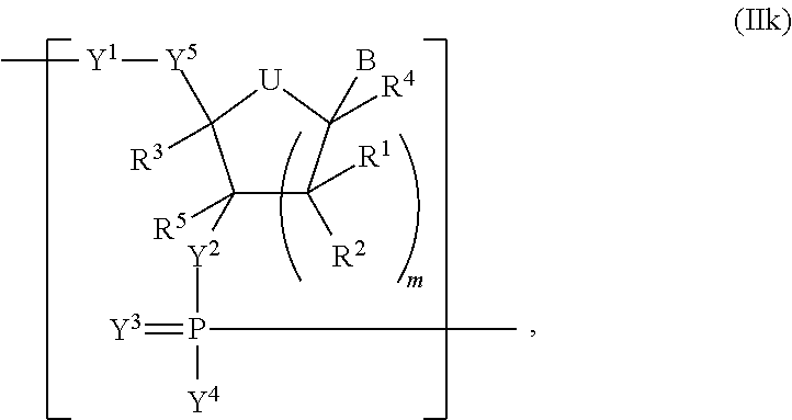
C1([Y2]P(=[Y3])([Y4])C)([R5])C([R2])([R1])C([R4])(B)[U]C1([R3])[Y5][Y1]C
